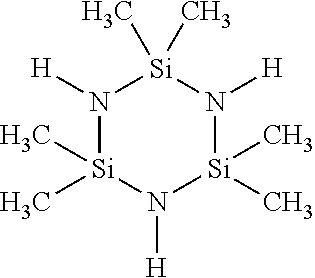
N1([H])[Si](C)(C)N([H])[Si](C)(C)N([H])[Si]1(C)C
